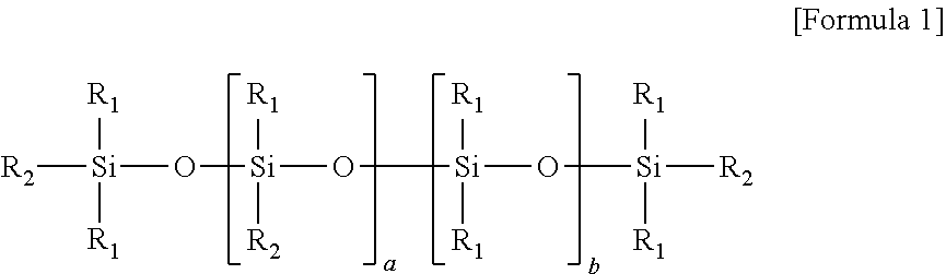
[R1][Si]([R1])([R2])O[Si](O[Si](O[Si]([R2])([R1])[R1])([R1])[R1])([R1])[R2]
